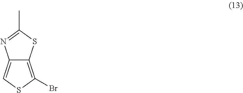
C12=CSC(Br)=C1SC(C)=N2
